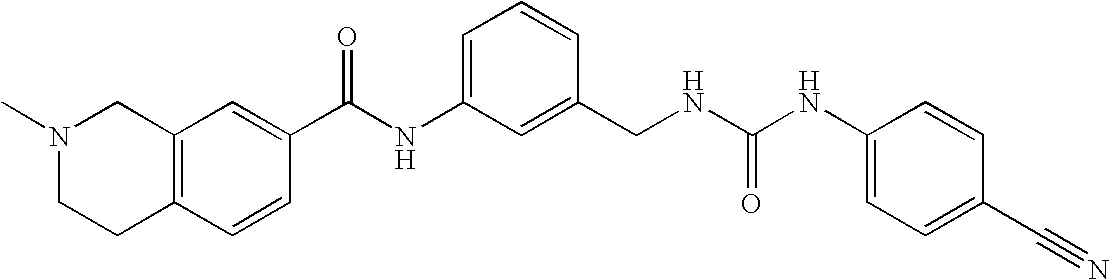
C1(C(NC2=CC=CC(CNC(NC3=CC=C(C#N)C=C3)=O)=C2)=O)=CC2=C(C=C1)CCN(C)C2
